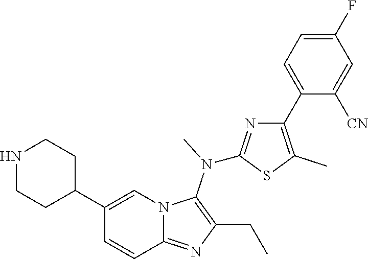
C1(C2=CN3C(=NC(CC)=C3N(C)C3=NC(C4=CC=C(F)C=C4[CN])=C(C)S3)C=C2)CCNCC1
